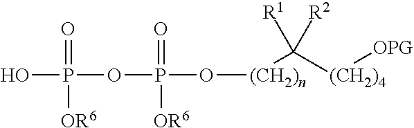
O(P(O[(CH2)n]C([(CH2)4][OPG])([R1])[R2])(=O)[OR6])P(=O)([OR6])O
